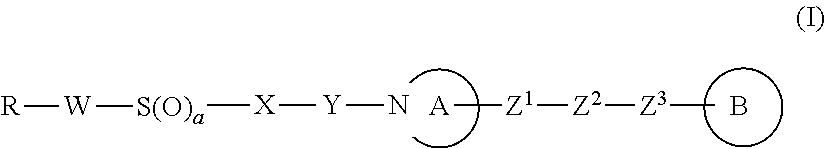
[A][Z1][Z2][Z3]C.B.N[Y][X][S(O)a][W][R]
